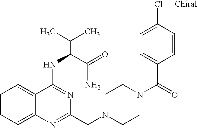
C1=CC=C2C(=C1)C(NC(C(N)=O)C(C)C)=NC(CN1CCN(C(=O)C3=CC=C(Cl)C=C3)CC1)=N2
